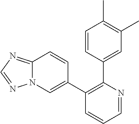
C1=CC(C2=C(C3=CN4C(=NC=N4)C=C3)C=CC=N2)=CC(C)=C1C
